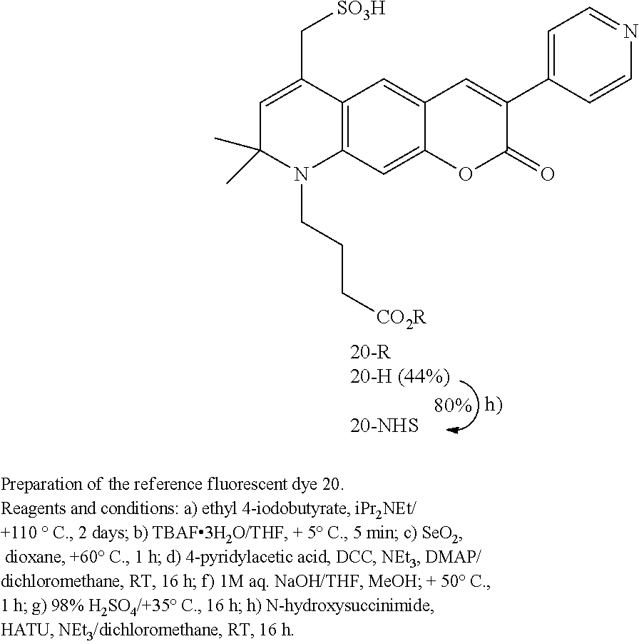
C12=C(C=C3C(=C1)C=C(C1=CC=NC=C1)C(=O)O3)N(CCC[CO2R])C(C)(C)C=C2C[SO3H]
